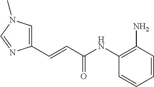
C1=CC=CC(NC(C=CC2=CN(C)C=N2)=O)=C1N
